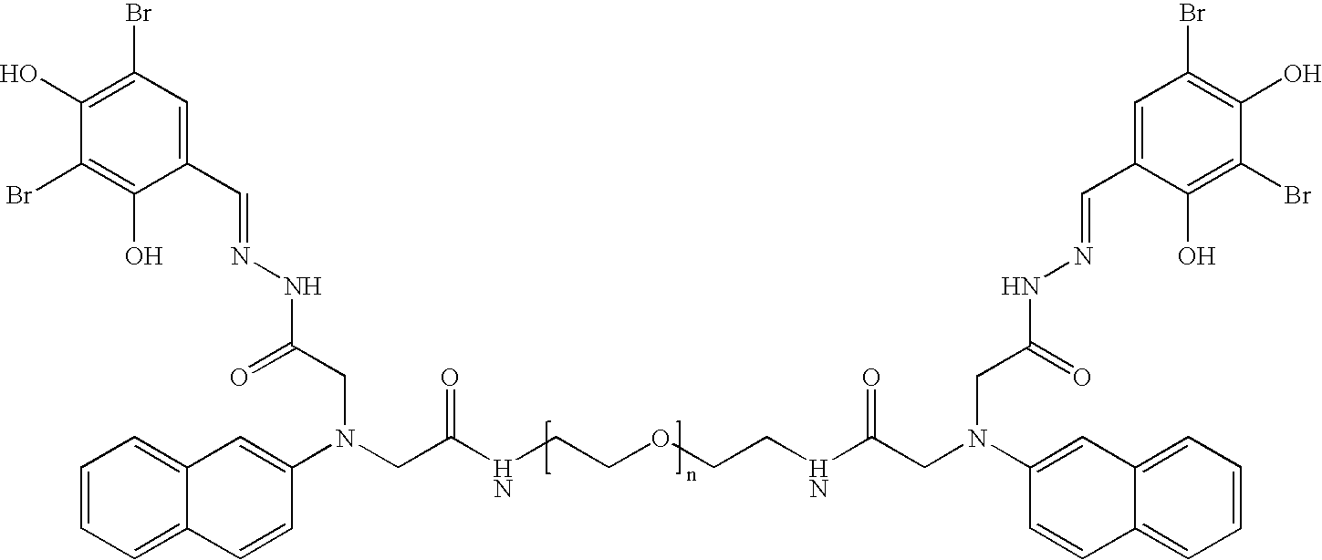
C1(C=NNC(CN(CC(=O)NCCOCCNC(CN(CC(NN=CC2=CC(Br)=C(O)C(Br)=C2O)=O)C2=CC3=CC=CC=C3C=C2)=O)C2=CC3=CC=CC=C3C=C2)=O)=CC(Br)=C(O)C(Br)=C1O
